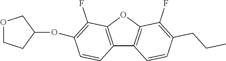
C12=C(OC3=C1C=CC(CCC)=C3F)C(F)=C(OC1CCOC1)C=C2
